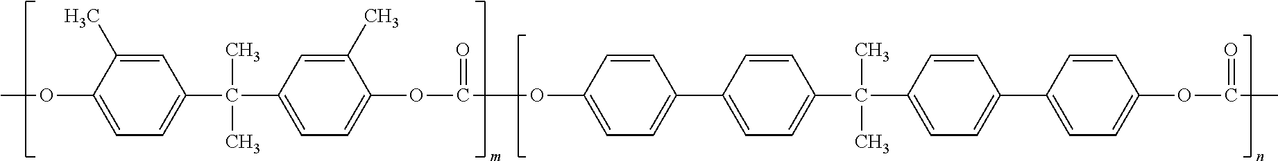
COC1=CC=C(C(C2=CC=C(OC(OC3=CC=C(C4=CC=C(C(C5=CC=C(C6=CC=C(OC(C)=O)C=C6)C=C5)(C)C)C=C4)C=C3)=O)C(C)=C2)(C)C)C=C1C
